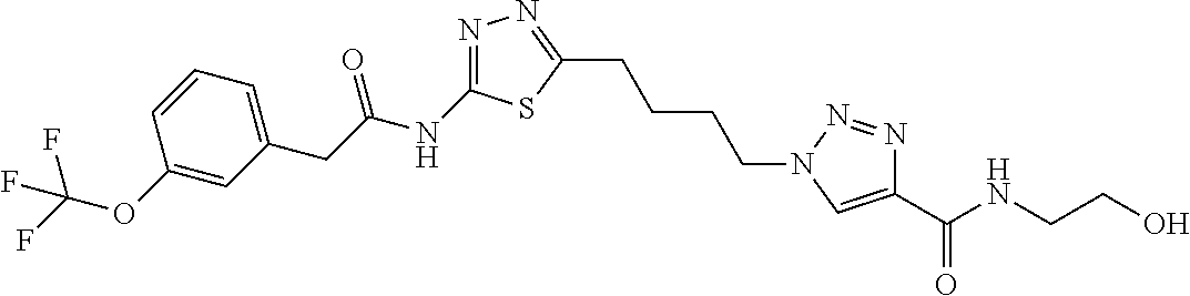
C1=C(CC(NC2=NN=C(CCCCN3C=C(C(NCCO)=O)N=N3)S2)=O)C=C(OC(F)(F)F)C=C1
